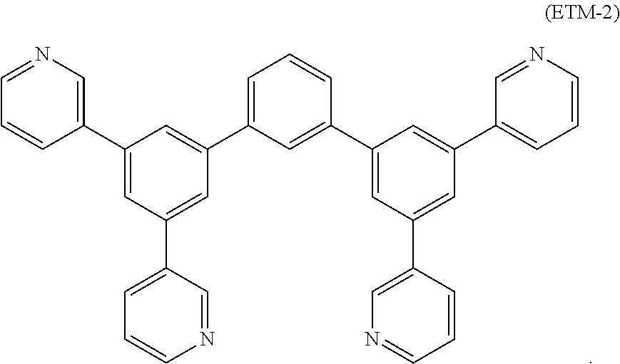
C1=NC=C(C2=CC(C3=CC=CN=C3)=CC(C3=CC=CC(C4=CC(C5=CN=CC=C5)=CC(C5=CC=CN=C5)=C4)=C3)=C2)C=C1
